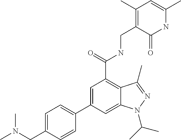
C1=C(C2=CC=C(CN(C)C)C=C2)C=C2C(=C1C(=O)NCC1=C(C)C=C(C)NC1=O)C(C)=NN2C(C)C
